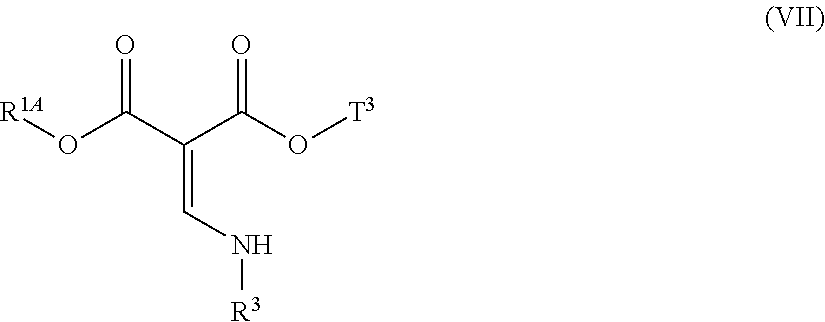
[R1A]OC(C(C(O[T3])=O)=CN[R3])=O
